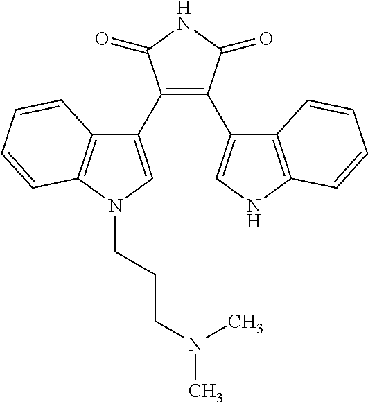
C1(C2=CN(CCCN(C)C)C3=C2C=CC=C3)=C(C2=CNC3=C2C=CC=C3)C(=O)NC1=O
